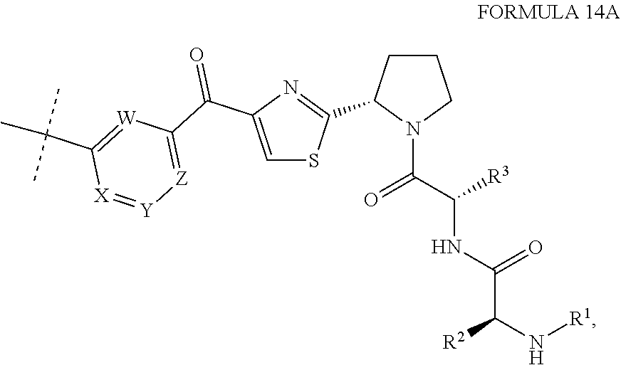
C1CCN(C(C(NC(C(N[R1])[R2])=O)[R3])=O)C1C1=NC(C(C2=[Z][Y]=[X]C(C(C)(C)C)=[W]2)=O)=CS1
